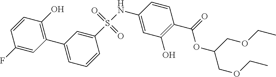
C1(C2=C(O)C=CC(F)=C2)=CC=CC(S(NC2=CC(O)=C(C(=O)OC(COCC)COCC)C=C2)(=O)=O)=C1
